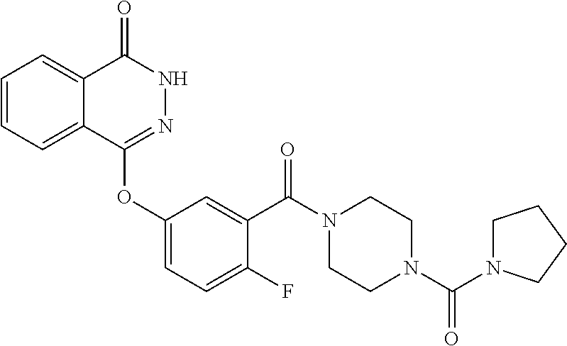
C1=CC=C2C(=C1)C(=O)NN=C2OC1=CC=C(F)C(C(N2CCN(C(N3CCCC3)=O)CC2)=O)=C1
